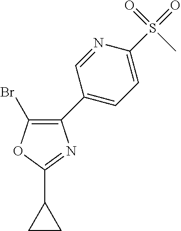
C1(C2=CC=C(S(=O)(C)=O)N=C2)=C(Br)OC(C2CC2)=N1
